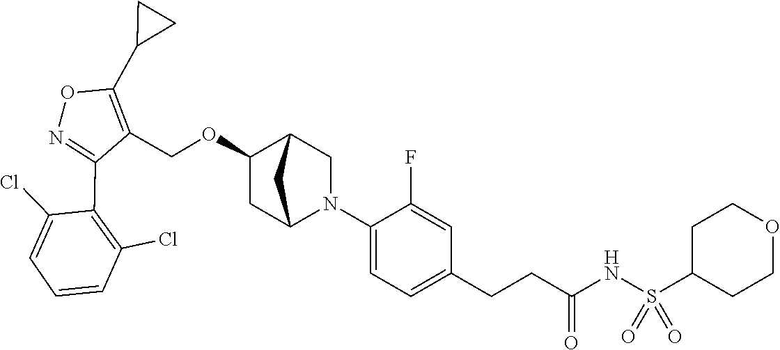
C1(C2=C(Cl)C=CC=C2Cl)=NOC(C2CC2)=C1COC1CC2N(C3=CC=C(CCC(NS(C4CCOCC4)(=O)=O)=O)C=C3F)CC1C2
